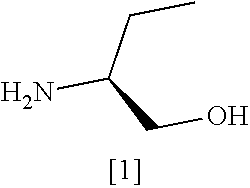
NC(CO)CC
